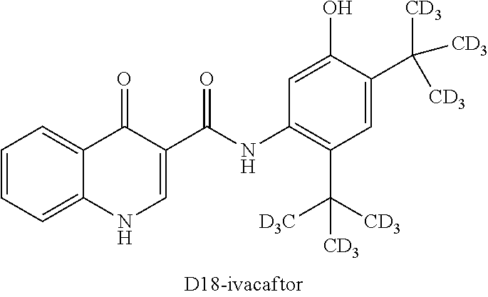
C1=C(O)C(C([CD3])([CD3])[CD3])=CC(C([CD3])([D3C])[CD3])=C1NC(C1=CNC2=CC=CC=C2C1=O)=O
